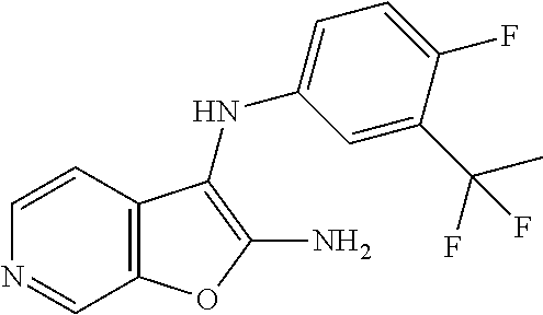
C12=C(C=CN=C1)C(NC1=CC=C(F)C(C(F)(C)F)=C1)=C(N)O2
